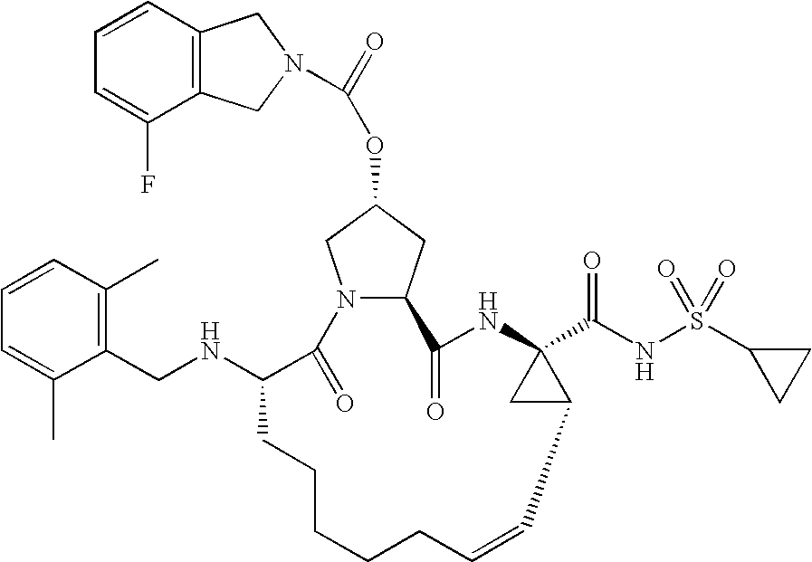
C12=C(C=CC=C1F)CN(C(=O)OC1CN3C(C1)C(=O)NC1(C(NS(C4CC4)(=O)=O)=O)CC1C=CCCCCCC(NCC1=C(C)C=CC=C1C)C3=O)C2
